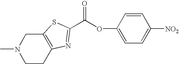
N1(C)CCC2=C(C1)SC(C(OC1=CC=C([NO2])C=C1)=O)=N2
